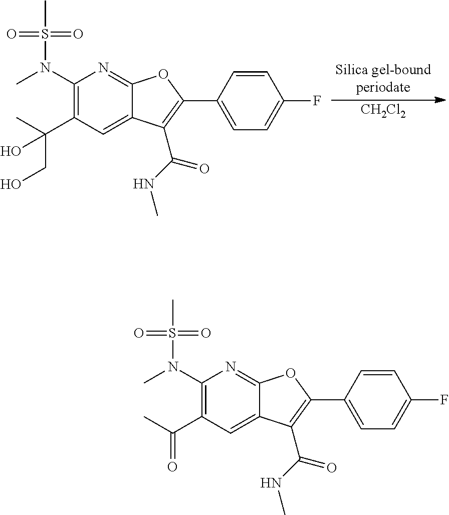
C1(N(C)S(C)(=O)=O)=C(C(=O)C)C=C2C(=N1)OC(C1=CC=C(F)C=C1)=C2C(=O)NC.C1(N(C)S(C)(=O)=O)=C(C(CO)(O)C)C=C2C(=N1)OC(C1=CC=C(F)C=C1)=C2C(=O)NC.[CH2Cl2]
